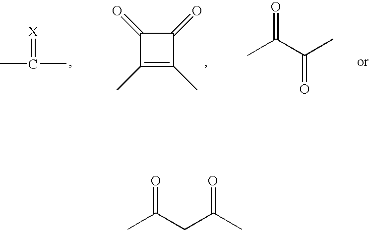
CC(C)=[X].C1(=O)C(C)=C(C)C1=O.CC(C(C)=O)=O.CC(CC(C)=O)=O
